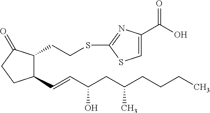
C1(C=CC(CC(CCCC)C)O)C(CCSC2=NC(C(=O)O)=CS2)C(=O)CC1
